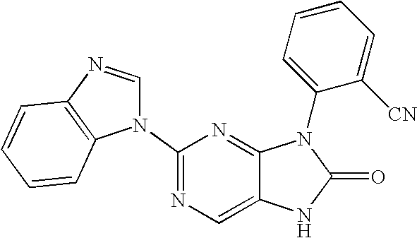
N1(C2=NC=C3C(=N2)N(C2=CC=CC=C2[CN])C(=O)N3)C=NC2=C1C=CC=C2
